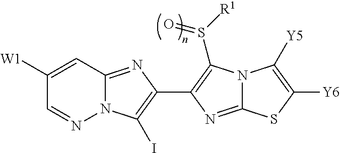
C1([W1])=CC2=NC(C3=C(S([R1])=O)N4C(=N3)SC([Y6])=C4[Y5])=C(I)N2N=C1
